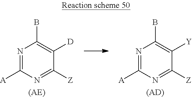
N1=C([A])N=C([Z])C([Y])=C1B.[(AD)].N1=C([A])N=C([Z])C([D])=C1B.[(AE)]
